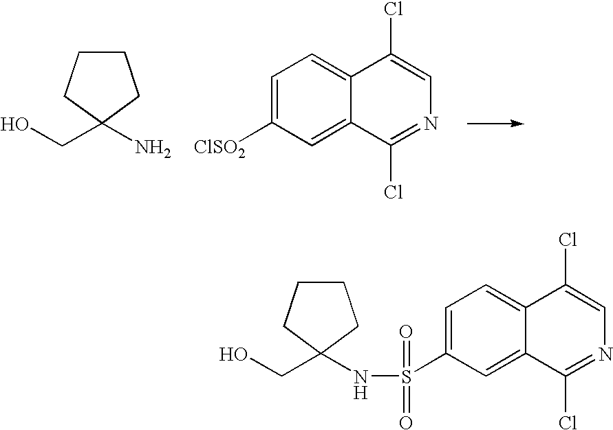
C1CCC(CO)(N)C1.C1=C([ClSO2])C=C2C(=C1)C(Cl)=CN=C2Cl.C1=C(S(NC2(CO)CCCC2)(=O)=O)C=C2C(=C1)C(Cl)=CN=C2Cl
